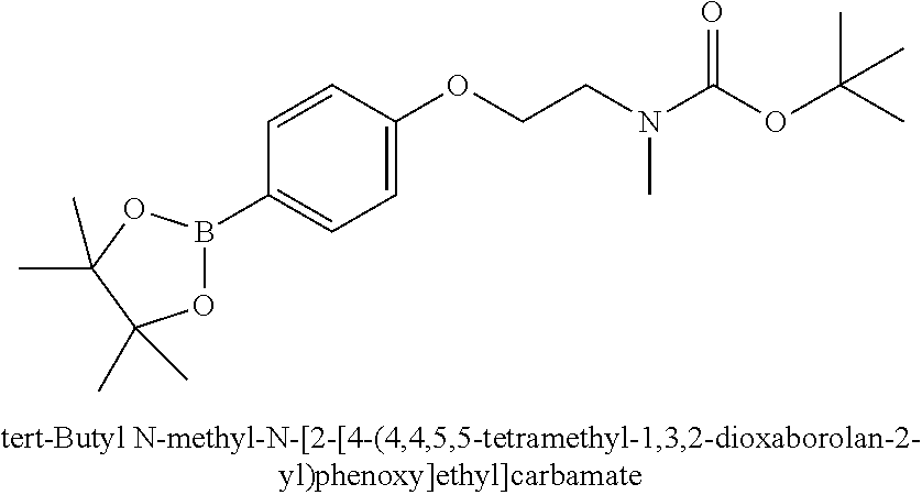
C1=CC(OCCN(C(OC(C)(C)C)=O)C)=CC=C1B1OC(C)(C)C(C)(C)O1
